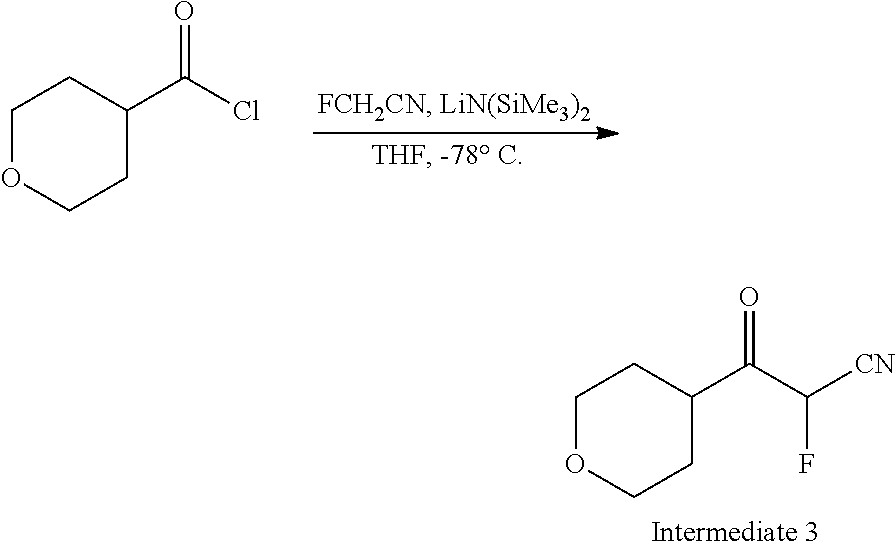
C1OCCC(C(C([CN])F)=O)C1.C1OCCC(C(Cl)=O)C1
